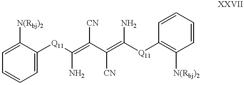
C1=C([N(Rbj)2])C([Q11]C(=C(C(=C([Q11]C2=C([N(Rbj)2])C=CC=C2)N)[CN])[CN])N)=CC=C1
